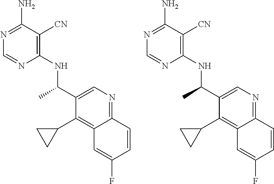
C1(NC(C2=CN=C3C(=C2C2CC2)C=C(F)C=C3)C)=C([CN])C(N)=NC=N1.C1(NC(C2=CN=C3C(=C2C2CC2)C=C(F)C=C3)C)=C([CN])C(N)=NC=N1
